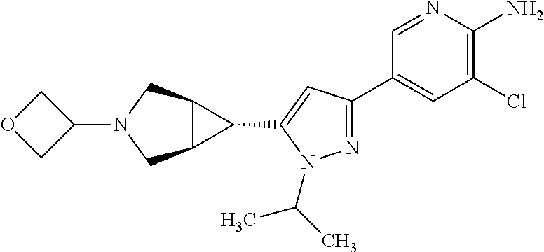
N1=C(C2=CC(Cl)=C(N)N=C2)C=C(C2C3C2CN(C2COC2)C3)N1C(C)C
